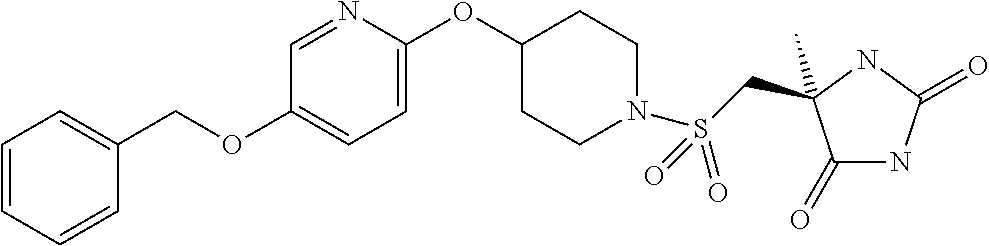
C1(=O)NC(=O)NC1(CS(N1CCC(OC2=CC=C(OCC3=CC=CC=C3)C=N2)CC1)(=O)=O)C
